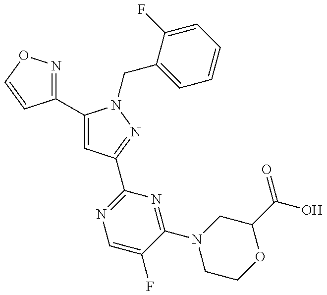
C1(C2=CC(C3=NC=C(F)C(N4CCOC(C(O)=O)C4)=N3)=NN2CC2=CC=CC=C2F)=NOC=C1
